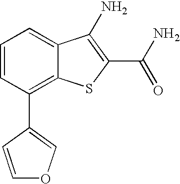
C1=CC(C2=C3C(=CC=C2)C(N)=C(C(N)=O)S3)=CO1
